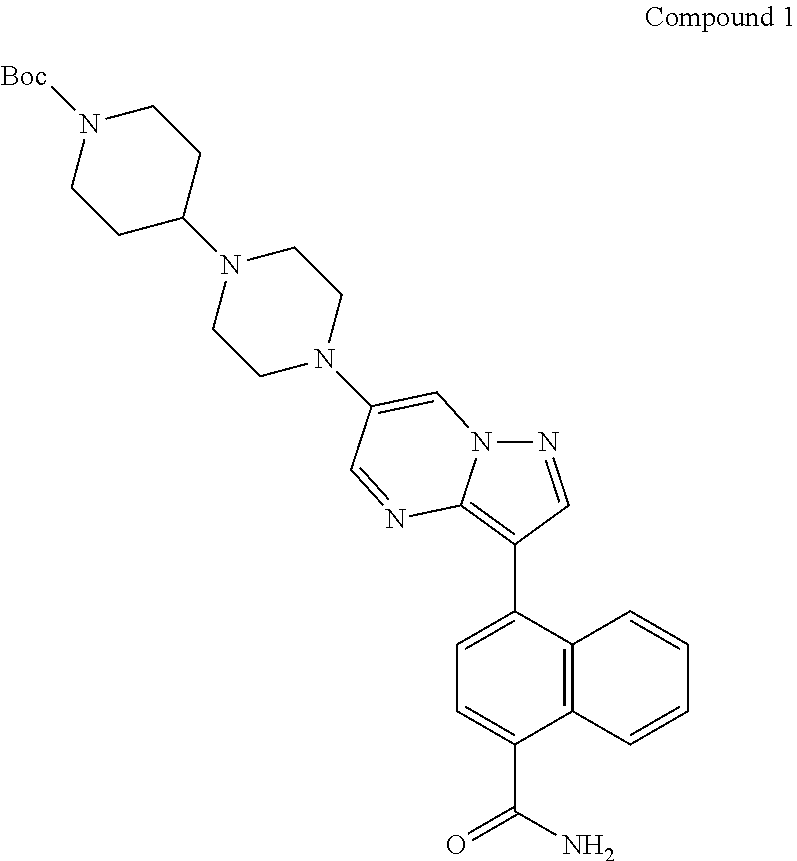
N1=CC(C2=CC=C(C(N)=O)C3=C2C=CC=C3)=C2N1C=C(N1CCN(C3CCN([Boc])CC3)CC1)C=N2
